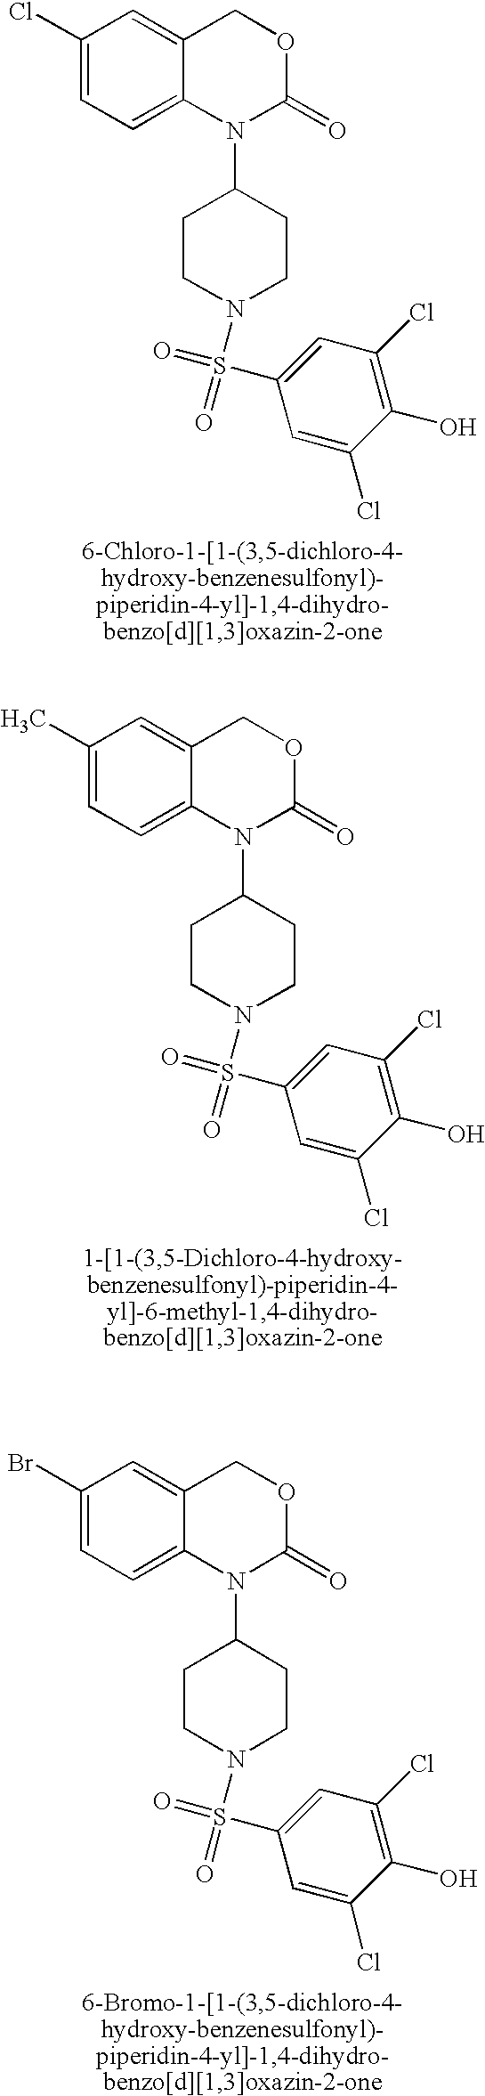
C1(Cl)=CC=C2C(=C1)COC(=O)N2C1CCN(S(C2=CC(Cl)=C(O)C(Cl)=C2)(=O)=O)CC1.C1(C)=CC=C2C(=C1)COC(=O)N2C1CCN(S(C2=CC(Cl)=C(O)C(Cl)=C2)(=O)=O)CC1.C1(Br)=CC=C2C(=C1)COC(=O)N2C1CCN(S(C2=CC(Cl)=C(O)C(Cl)=C2)(=O)=O)CC1
